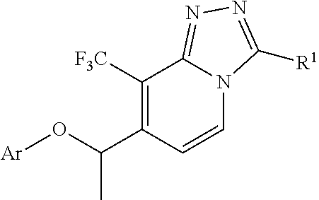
[Ar]OC(C1=C([F3C])C2=NN=C([R1])N2C=C1)C
